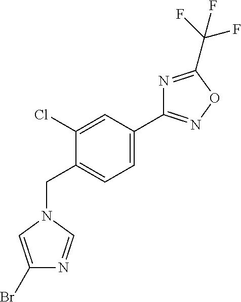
C1(C2=CC=C(CN3C=NC(Br)=C3)C(Cl)=C2)=NOC(C(F)(F)F)=N1
